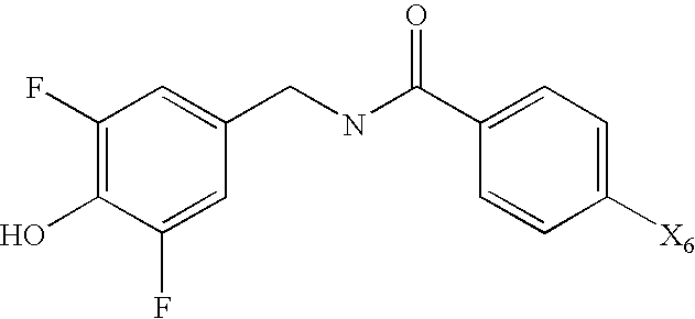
C1(F)=C(O)C(F)=CC(CNC(C2=CC=C([X6])C=C2)=O)=C1
